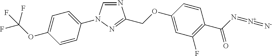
N1=CN(C2=CC=C(OC(F)(F)F)C=C2)N=C1COC1=CC(F)=C(C(N=[N+]=[N-])=O)C=C1
